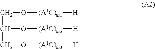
C(C(O[(A1O)m2][H])CO[(A1O)m3][H])O[(A1O)m1][H]
